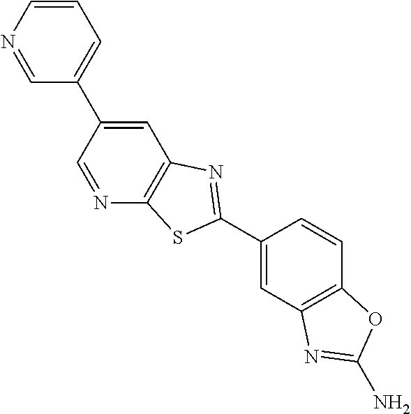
C1=C(C2=CC=CN=C2)C=NC2=C1N=C(C1=CC3=C(C=C1)OC(N)=N3)S2
